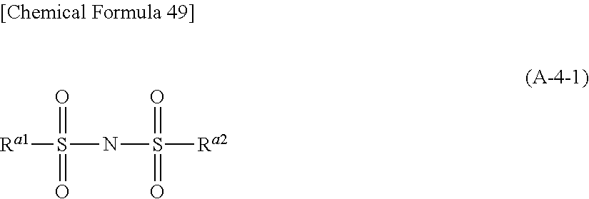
[Ra1]S(=O)(=O)NS(=O)(=O)[Ra2]
